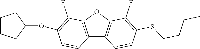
C12=C(OC3=C1C=CC(SCCCC)=C3F)C(F)=C(OC1CCCC1)C=C2
